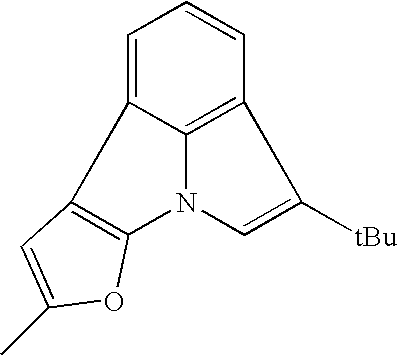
C1=C2C3=C(C=C1)C([tBu])=CN3C1=C2C=C(C)O1
